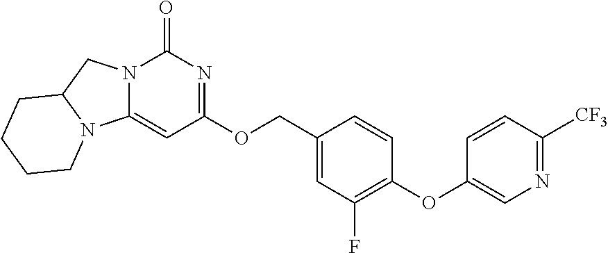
C1(COC2=NC(=O)N3C(=C2)N2C(C3)CCCC2)=CC(F)=C(OC2=CN=C([CF3])C=C2)C=C1
